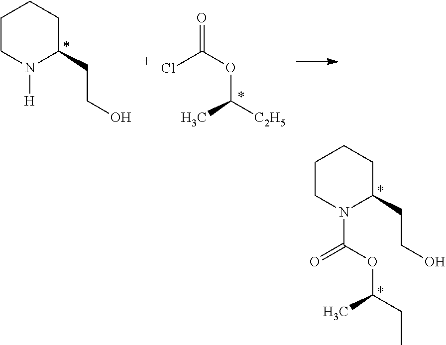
C1CN([H])C(CCO)CC1.ClC(=O)OC([C2H5])C.C1CN(C(OC(CC)C)=O)C(CCO)CC1
